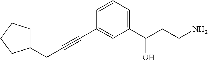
C(#CC1=CC(C(CCN)O)=CC=C1)CC1CCCC1
